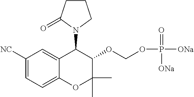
C1CC(=O)N(C2C3=CC([NC])=CC=C3OC(C)(C)C2OCOP([ONa])([ONa])=O)C1
